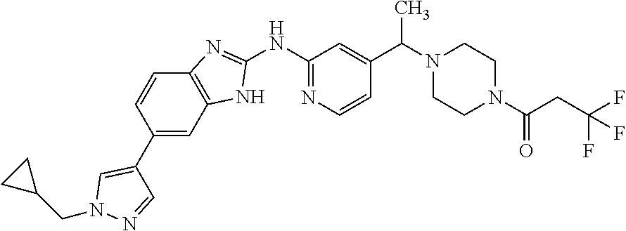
C12=C(C=C(C3=CN(CC4CC4)N=C3)C=C1)NC(NC1=NC=CC(C(N3CCN(C(CC(F)(F)F)=O)CC3)C)=C1)=N2
